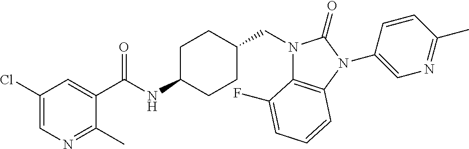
C1(Cl)=CN=C(C)C(C(NC2CCC(CN3C4=C(N(C5=CN=C(C)C=C5)C3=O)C=CC=C4F)CC2)=O)=C1
